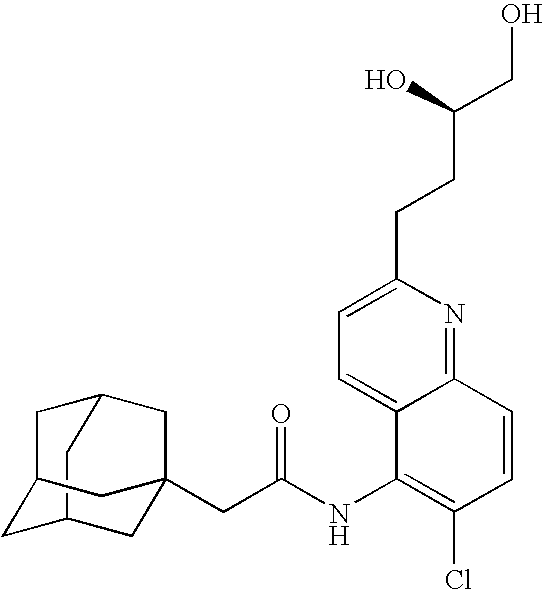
C12CC3CC(C1)CC(CC(=O)NC1=C(Cl)C=CC4=NC(CCC(CO)O)=CC=C14)(C3)C2
